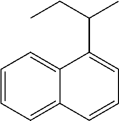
C1=CC=C2C(=C1)C(C(CC)C)=CC=C2
